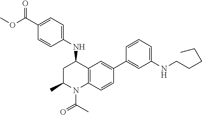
N(C1CC(C)N(C(C)=O)C2=C1C=C(C1=CC(NCCCCC)=CC=C1)C=C2)C1=CC=C(C(OC)=O)C=C1
